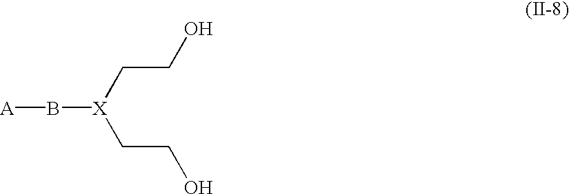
C([X](CCO)B[A])CO
